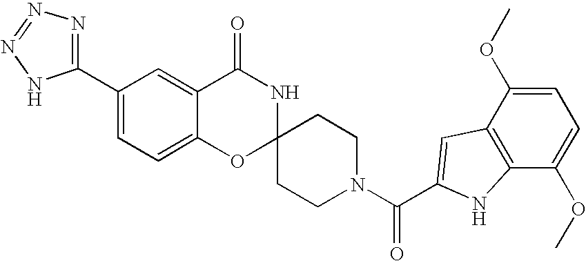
C1(C2=NN=NN2)=CC=C2C(=C1)C(=O)NC1(O2)CCN(C(=O)C2=CC3=C(C(OC)=CC=C3OC)N2)CC1
